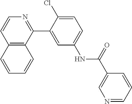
C12=C(C(C3=CC(NC(C4=CN=CC=C4)=O)=CC=C3Cl)=NC=C1)C=CC=C2
